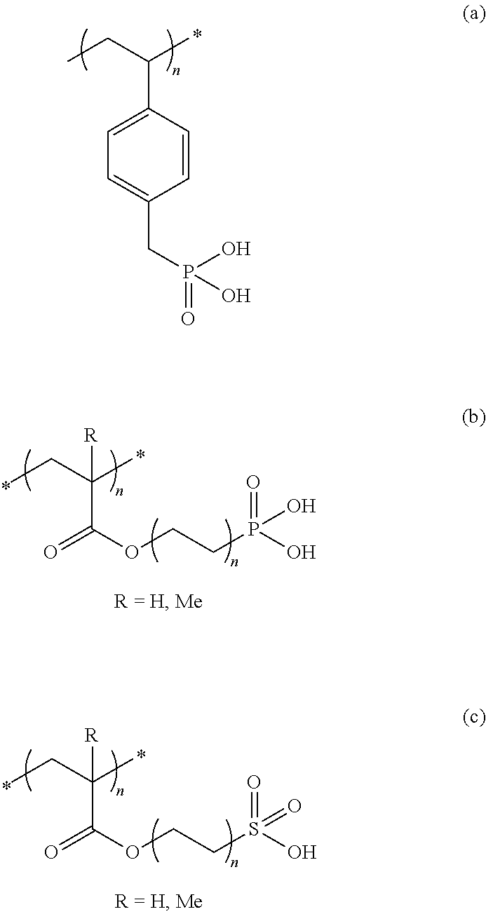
C1(C(CC)C)=CC=C(CP(=O)(O)O)C=C1.C(=O)(OCCP(O)(=O)O)C(CC)(C)[R].C(=O)(OCCS(O)(=O)=O)C(CC)(C)[R]
